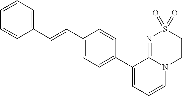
C1(C2=CC=CN3C2=NS(=O)(=O)CC3)=CC=C(C=CC2=CC=CC=C2)C=C1
